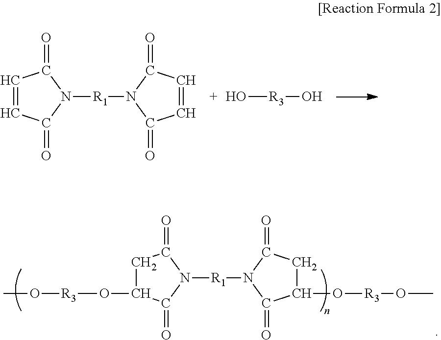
C1=CC(=O)N([R1]N2C(=O)C=CC2=O)C1=O.O[R3]O.C1C(O[R3]OC)C(=O)N([R1]N2C(=O)C(O[R3]OC)CC2=O)C1=O
